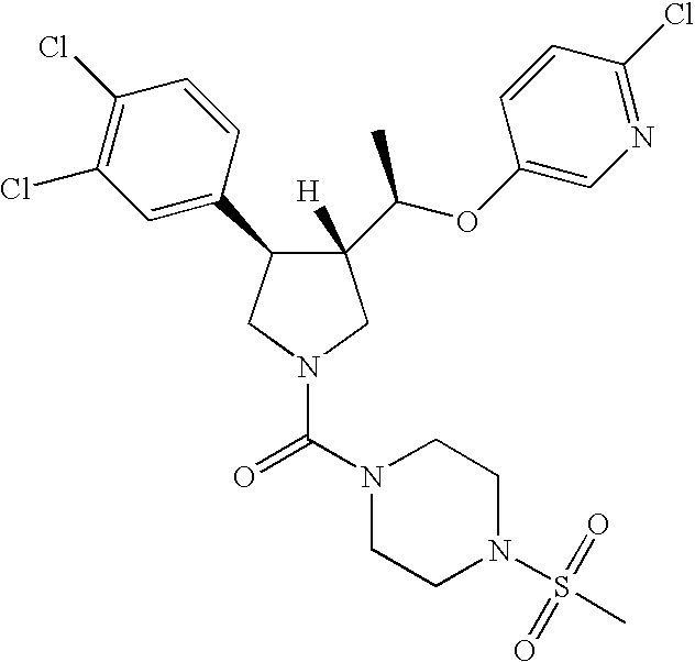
C1(C(OC2=CN=C(Cl)C=C2)C)([H])C(C2=CC(Cl)=C(Cl)C=C2)CN(C(N2CCN(S(C)(=O)=O)CC2)=O)C1
